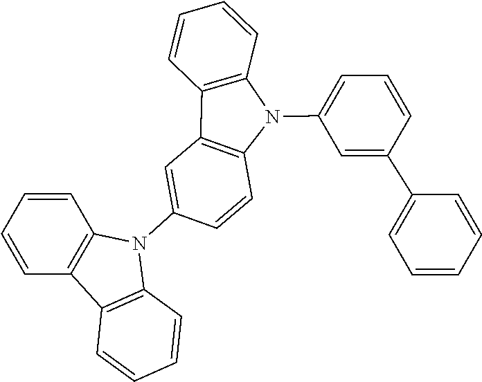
C12=C(N(C3=CC4=C(N(C5=CC=CC(C6=CC=CC=C6)=C5)C5=C4C=CC=C5)C=C3)C3=C1C=CC=C3)C=CC=C2
